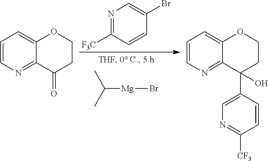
C1(Br)=CN=C([F3C])C=C1.C1=CN=C2C(=C1)OCCC2(C1=CN=C([CF3])C=C1)O.C1=CN=C2C(=C1)OCCC2=O.C([Mg]Br)(C)C
